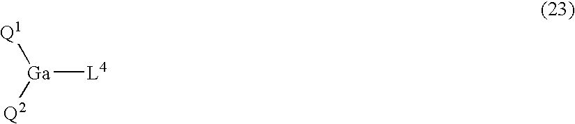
[Ga]([L4])([Q1])[Q2]
